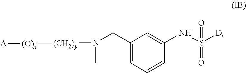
C1(CN([(CH2)y][(O)x][A])C)=CC=CC(NS([D])(=O)=O)=C1
